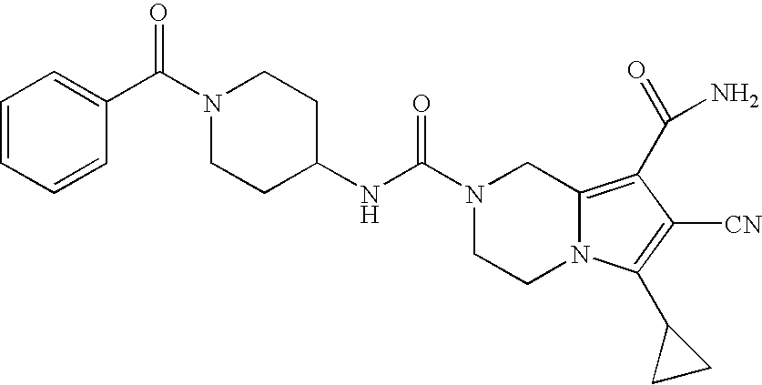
N1(C(C2=CC=CC=C2)=O)CCC(NC(N2CCN3C(=C(C(N)=O)C([CN])=C3C3CC3)C2)=O)CC1
